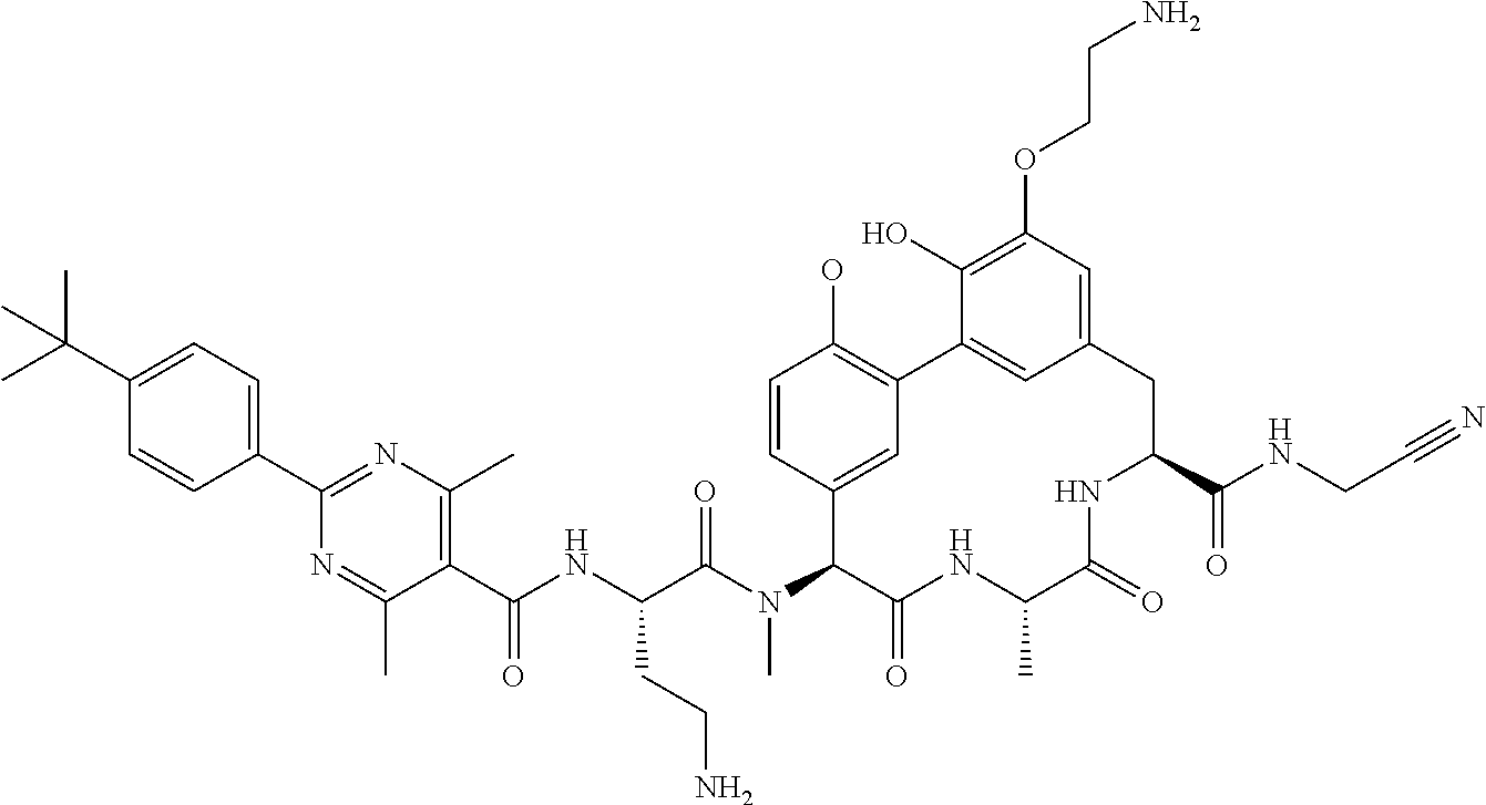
C(C(N(C)C1C(=O)NC(C)C(=O)NC(C(=O)NCC#N)CC2=CC(OCCN)=C(O)C(=C2)C2=C(O)C=CC1=C2)=O)(NC(=O)C1=C(C)N=C(C2=CC=C(C(C)(C)C)C=C2)N=C1C)CCN
